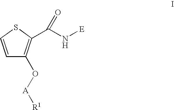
C1=CSC(C(N[E])=O)=C1O[A][R1]
